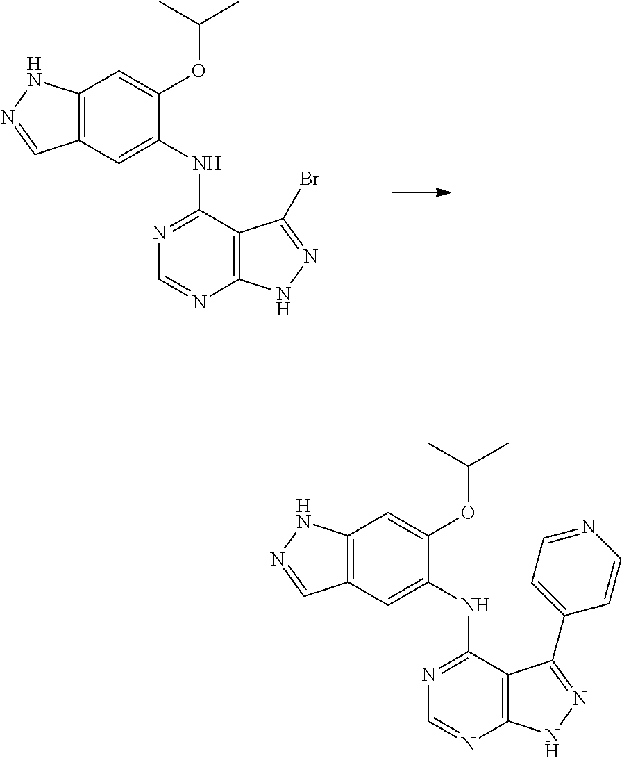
C1(NC2=NC=NC3=C2C(Br)=NN3)=CC2=C(C=C1OC(C)C)NN=C2.C1(NC2=NC=NC3=C2C(C2=CC=NC=C2)=NN3)=CC2=C(C=C1OC(C)C)NN=C2
